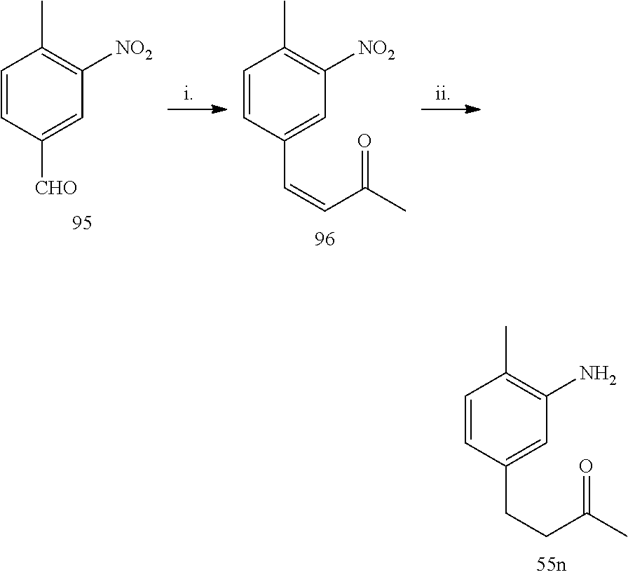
C1=CC([CHO])=CC([NO2])=C1C.C1=CC(C=CC(C)=O)=CC([NO2])=C1C.C1=CC(CCC(C)=O)=CC(N)=C1C
